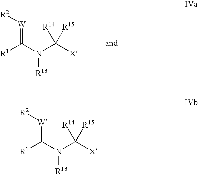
[W](=C(N(C([X])([R15])[R14])[R13])[R1])[R2].[W](C(N(C([X])([R15])[R14])[R13])[R1])[R2]
